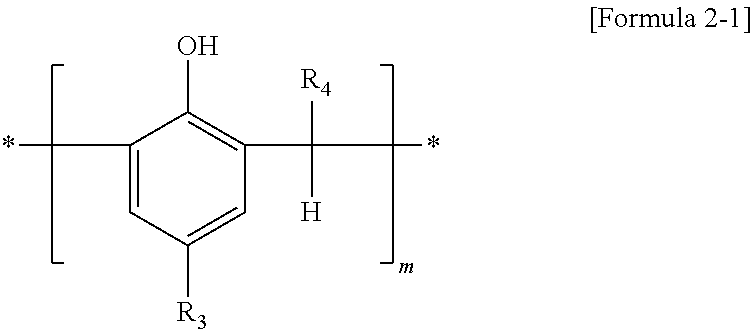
C1(*)=CC([R3])=CC(C([H])([R4])*)=C1O
